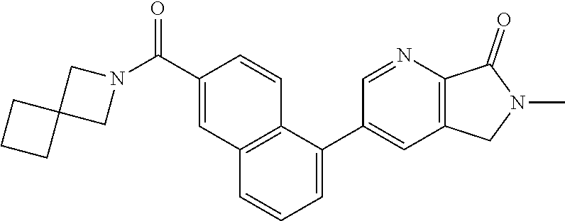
C12(CCC1)CN(C(C1=CC3=C(C=C1)C(C1=CC4=C(N=C1)C(=O)N(C)C4)=CC=C3)=O)C2
